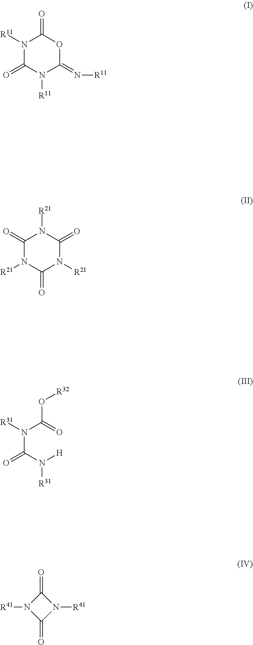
N1([R11])C(=O)N([R11])C(=N[R11])OC1=O.C1(=O)N([R21])C(=O)N([R21])C(=O)N1[R21].N(C(N([H])[R31])=O)(C(=O)O[R32])[R31].O=C1N([R41])C(=O)N1[R41]
